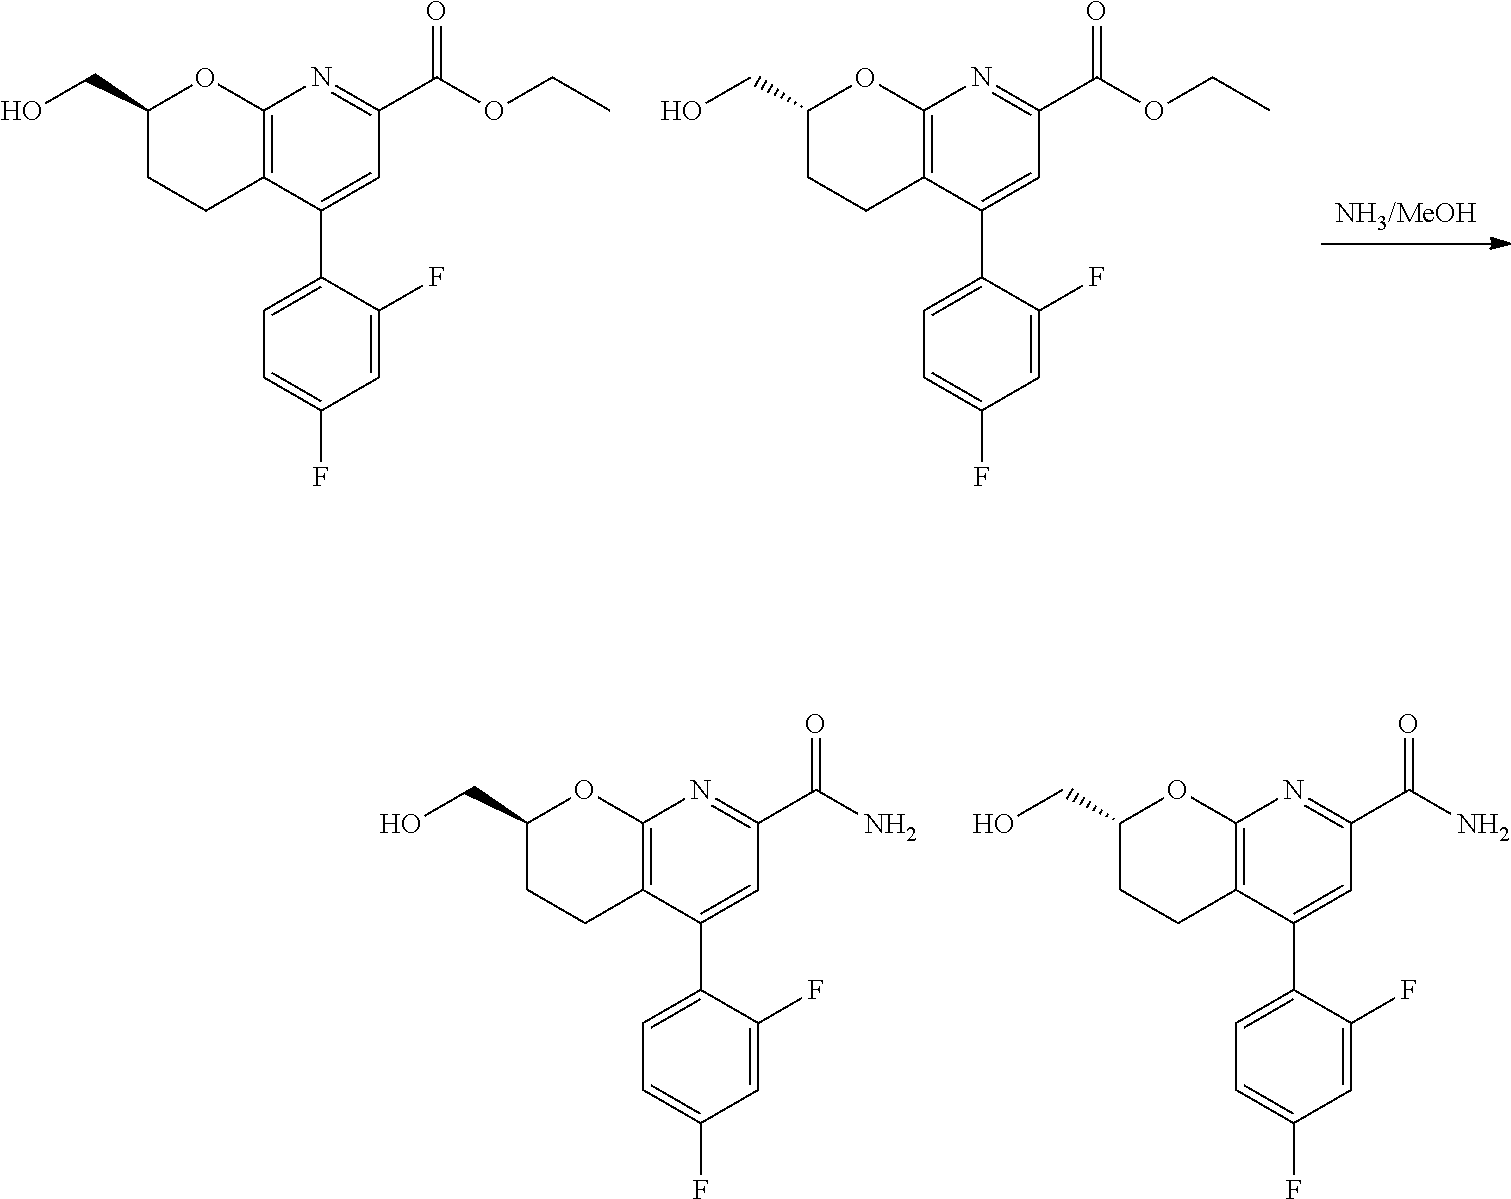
[NH3/MeOH].C1(C(OCC)=O)=NC2=C(C(C3=CC=C(F)C=C3F)=C1)CCC(CO)O2.C1(C(OCC)=O)=NC2=C(C(C3=CC=C(F)C=C3F)=C1)CCC(CO)O2.C1(C(N)=O)=NC2=C(C(C3=CC=C(F)C=C3F)=C1)CCC(CO)O2.C1(C(N)=O)=NC2=C(C(C3=CC=C(F)C=C3F)=C1)CCC(CO)O2
